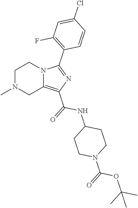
C1N(C)CC2=C(C(=O)NC3CCN(C(OC(C)(C)C)=O)CC3)N=C(C3=C(F)C=C(Cl)C=C3)N2C1
